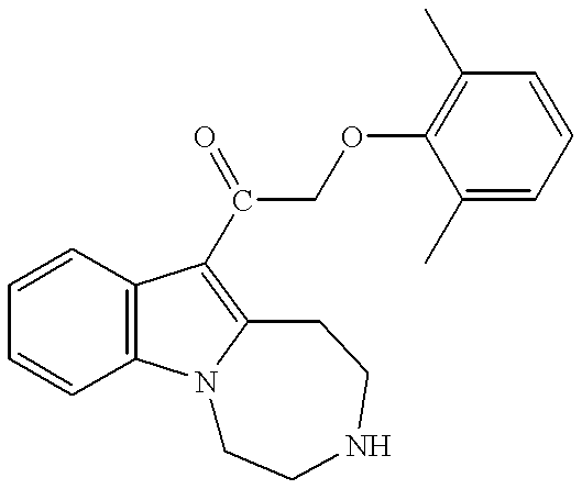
C1=CC2=C(C=C1)N1C(=C2C(=O)COC2=C(C)C=CC=C2C)CCNCC1
